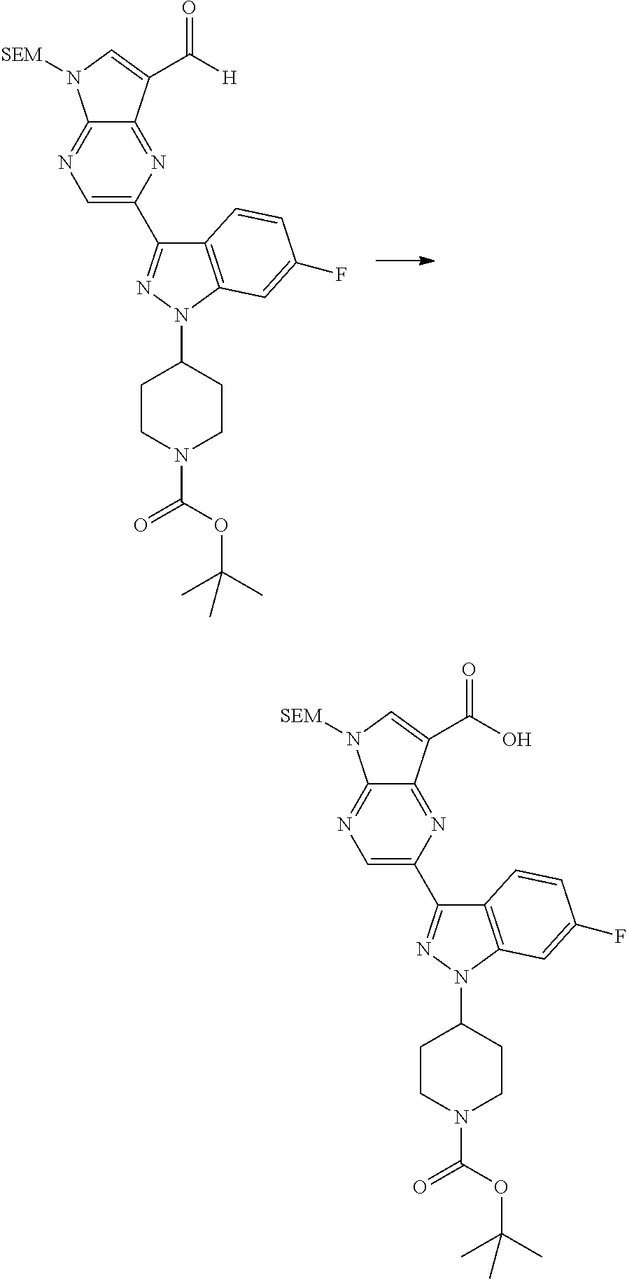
C12=NC(C3=NN(C4CCN(C(OC(C)(C)C)=O)CC4)C4=C3C=CC(F)=C4)=CN=C1N([SEM])C=C2C([H])=O.C12=NC(C3=NN(C4CCN(C(OC(C)(C)C)=O)CC4)C4=C3C=CC(F)=C4)=CN=C1N([SEM])C=C2C(O)=O
